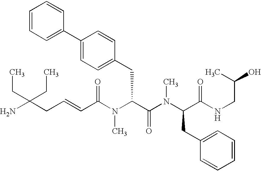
C(C(N(C(C(=O)N(C)C(CC1=CC=CC=C1)C(=O)NCC(C)O)CC1=CC=C(C2=CC=CC=C2)C=C1)C)=O)=CCC(N)(CC)CC
